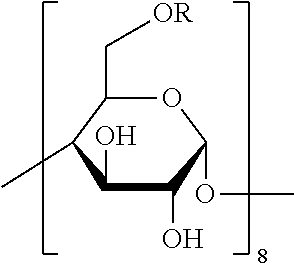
O1C(C[OR])C(C)C(O)C(O)C1OC
